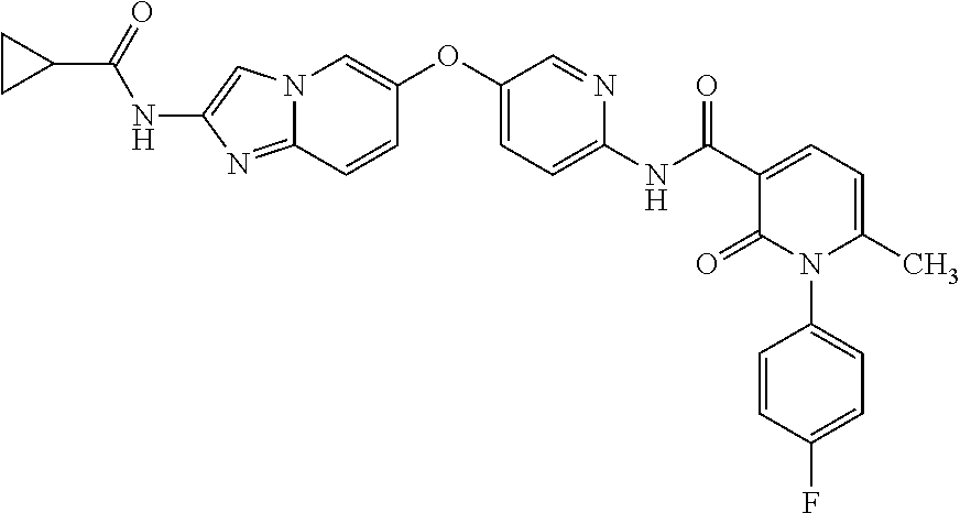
C1(OC2=CN3C(=NC(NC(C4CC4)=O)=C3)C=C2)=CC=C(NC(=O)C2=CC=C(C)N(C3=CC=C(F)C=C3)C2=O)N=C1
